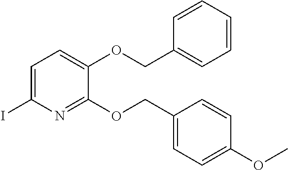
C1=C(I)N=C(OCC2=CC=C(OC)C=C2)C(OCC2=CC=CC=C2)=C1
